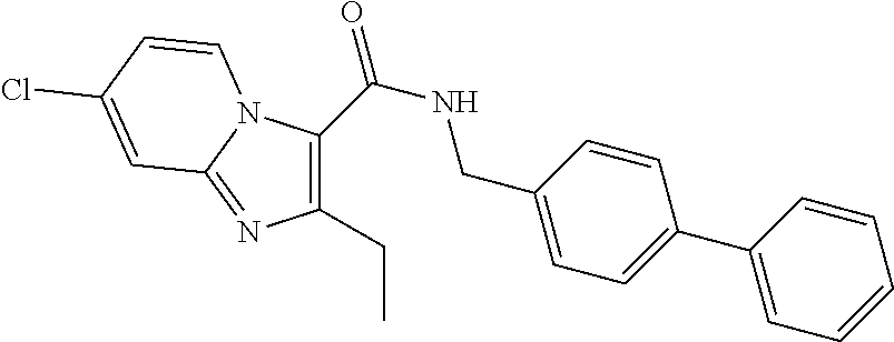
C1(C(=O)NCC2=CC=C(C3=CC=CC=C3)C=C2)=C(CC)N=C2N1C=CC(Cl)=C2
